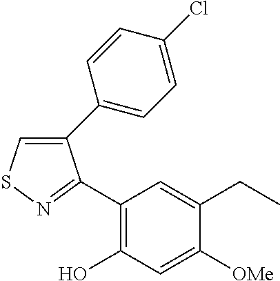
C1(C2=CC=C(Cl)C=C2)=CSN=C1C1=C(O)C=C([OMe])C(CC)=C1
